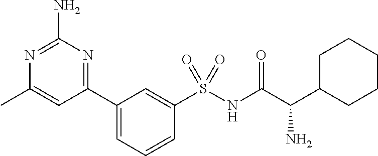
C1(C2=NC(N)=NC(C)=C2)=CC=CC(S(NC(C(C2CCCCC2)N)=O)(=O)=O)=C1
